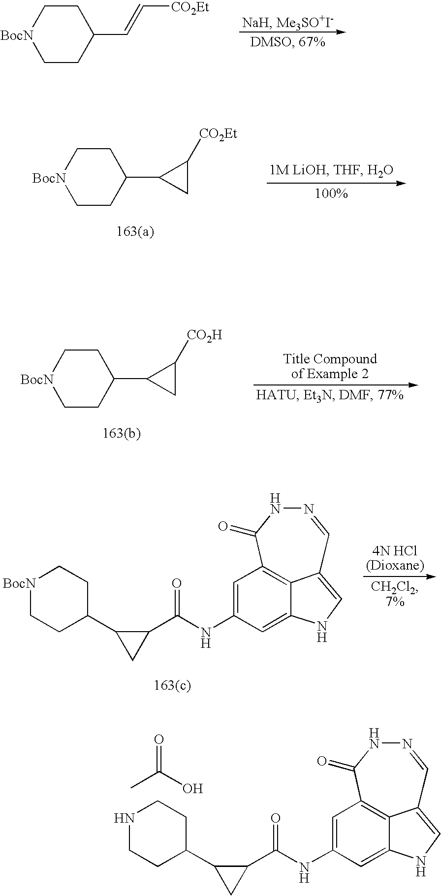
C1C[BocN]CCC1C=C[CO2Et].C1C[BocN]CCC1C1CC1[CO2Et].C1C[BocN]CCC1C1CC1[CO2H].C1=C(NC(=O)C2C(C3CC[BocN]CC3)C2)C=C2NC=C3C2=C1C(=O)NN=C3.C1=C(NC(=O)C2C(C3CCNCC3)C2)C=C2NC=C3C2=C1C(=O)NN=C3.CC(O)=O
